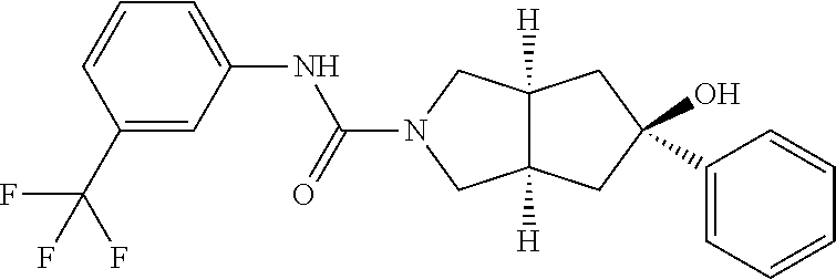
C1=CC=C(NC(=O)N2CC3([H])C([H])(C2)CC(O)(C2=CC=CC=C2)C3)C=C1C(F)(F)F
